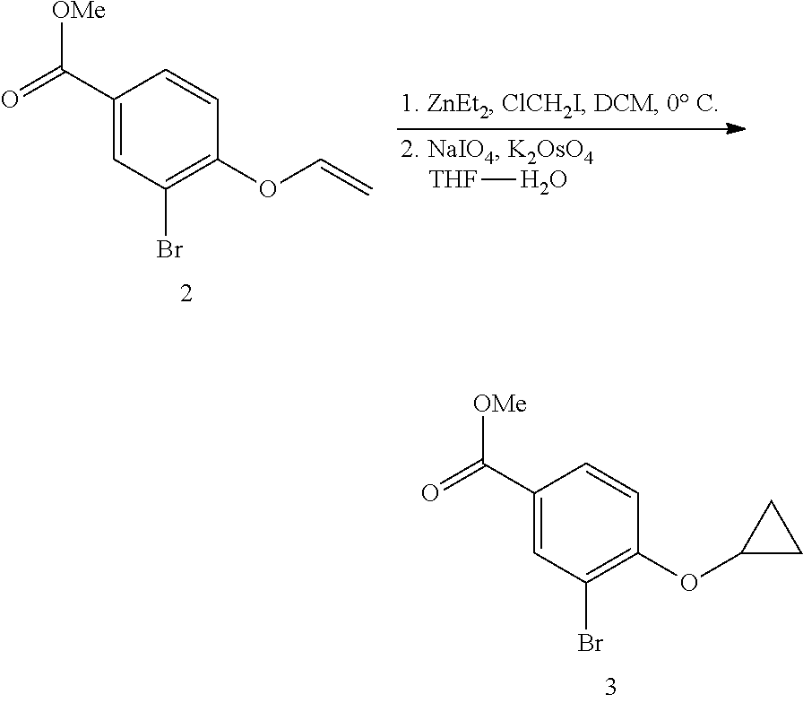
C1(C(=O)[OMe])=CC(Br)=C(OC2CC2)C=C1.[THF]O.C1(C(=O)[OMe])=CC(Br)=C(OC=C)C=C1
